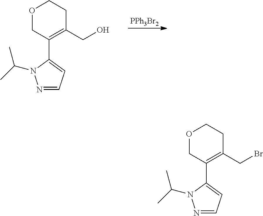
O1CC(C2=CC=NN2C(C)C)=C(CO)CC1.[PPh3Br2].O1CC(C2=CC=NN2C(C)C)=C(CBr)CC1
